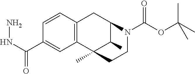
C12=C(C3(C)C(C)C(C1)N(C(OC(C)(C)C)=O)CC3)C=C(C(NN)=O)C=C2
